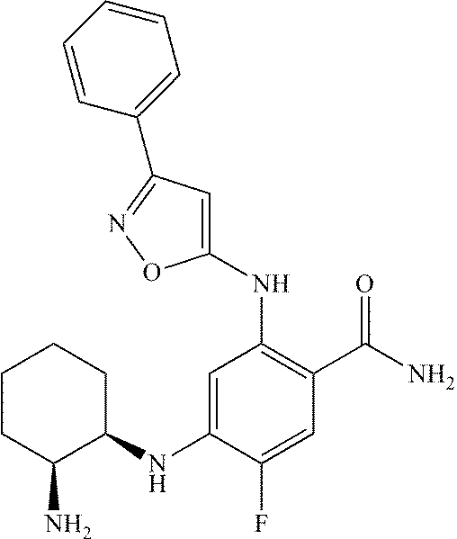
C1(NC2CCCCC2N)=CC(NC2=CC(C3=CC=CC=C3)=NO2)=C(C(=O)N)C=C1F
